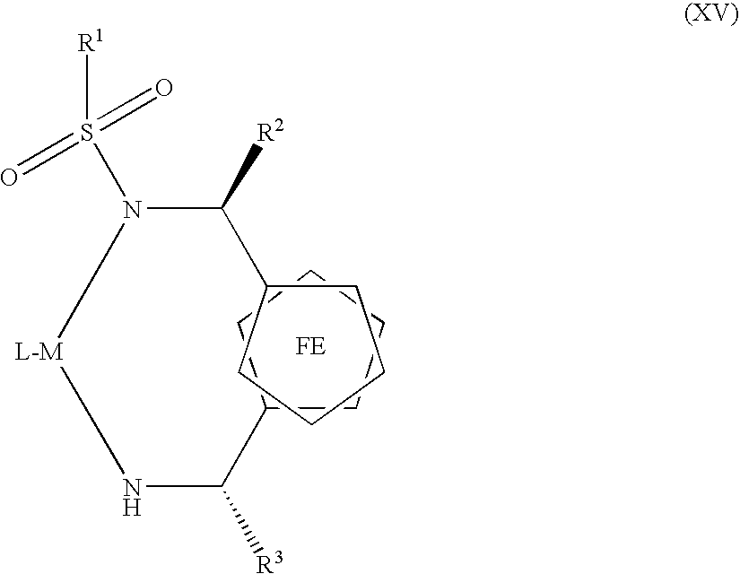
C1CCCC1C([R3])N[L-M]N(C(C1CCCC1)[R2])S([R1])(=O)=O
